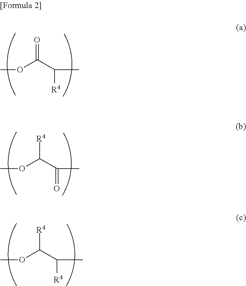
COC(C([R4])C)=O.COC(C(=O)C)[R4].COC(C([R4])C)[R4]
